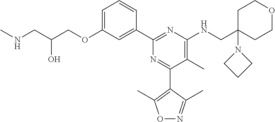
C1=C(OCC(CNC)O)C=C(C2=NC(NCC3(N4CCC4)CCOCC3)=C(C)C(C3=C(C)ON=C3C)=N2)C=C1
